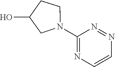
C1(N2CCC(O)C2)=NC=CN=N1
